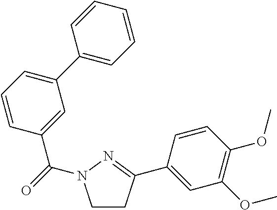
C1CC(C2=CC(OC)=C(OC)C=C2)=NN1C(=O)C1=CC(C2=CC=CC=C2)=CC=C1
